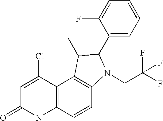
C1=C(Cl)C2=C(NC1=O)C=CC1=C2C(C)C(C2=CC=CC=C2F)N1CC(F)(F)F
